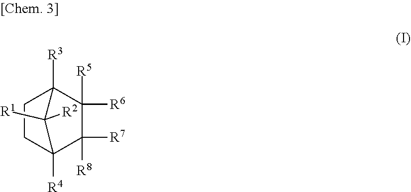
C1CC2([R4])C([R7])([R8])C([R6])([R5])C1([R3])C2([R2])[R1]
